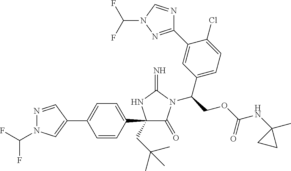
N1=CC(C2=CC=C(C3(CC(C)(C)C)C(=O)N(C(COC(NC4(C)CC4)=O)C4=CC=C(Cl)C(C5=NN(C(F)F)C=N5)=C4)C(=N)N3)C=C2)=CN1C(F)F
